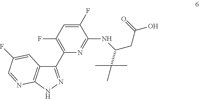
C1(C2=C(F)C=C(F)C(NC(CC(O)=O)C(C)(C)C)=N2)=NNC2=C1C=C(F)C=N2
